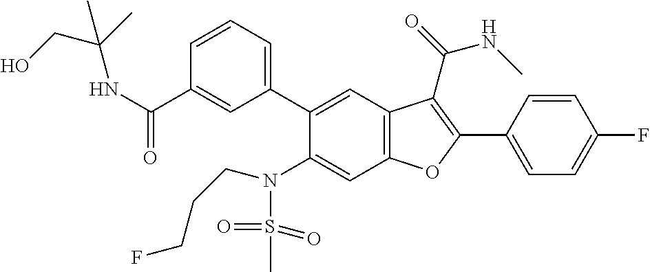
C1=CC(C2=C(C(=O)NC)C3=C(C=C(N(S(=O)(=O)C)CCCF)C(C4=CC=CC(C(NC(CO)(C)C)=O)=C4)=C3)O2)=CC=C1F
